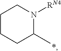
C1CCC(C)N([RN4])C1.*
